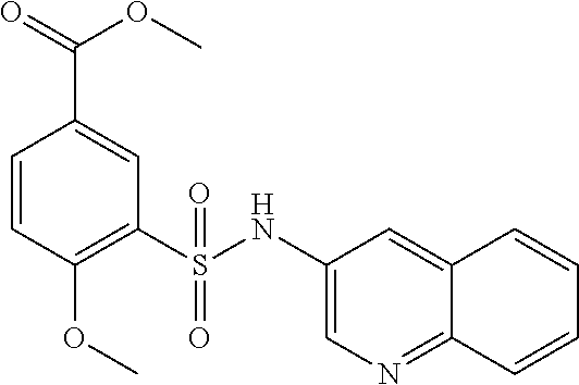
C1=CC(OC)=C(S(NC2=CN=C3C(=C2)C=CC=C3)(=O)=O)C=C1C(OC)=O
